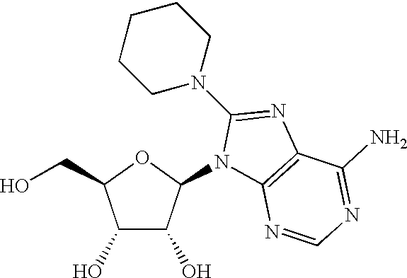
N1(C2C(O)C(O)C(CO)O2)C2=C(N=C1N1CCCCC1)C(N)=NC=N2
